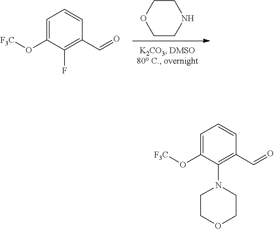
C1CNCCO1.C1=C(O[F3C])C(F)=C(C=O)C=C1.C1=C(O[F3C])C(N2CCOCC2)=C(C=O)C=C1
